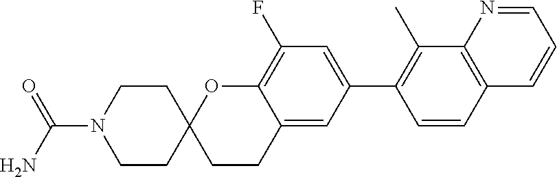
C1(C)=C(C2=CC(F)=C3C(=C2)CCC2(O3)CCN(C(N)=O)CC2)C=CC2=C1N=CC=C2
